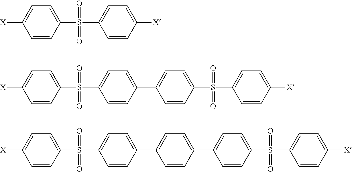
[X]C1=CC=C(S(=O)(=O)C2=CC=C(C3=CC=C(C4=CC=C(S(C5=CC=C([X])C=C5)(=O)=O)C=C4)C=C3)C=C2)C=C1.C1(S(C2=CC=C([X])C=C2)(=O)=O)=CC=C(C2=CC=C(S(C3=CC=C([X])C=C3)(=O)=O)C=C2)C=C1.C1(S(C2=CC=C([X])C=C2)(=O)=O)=CC=C([X])C=C1
